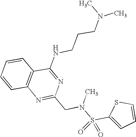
C1=CC2=C(C=C1)C(NCCCN(C)C)=NC(CN(S(C1=CC=CS1)(=O)=O)C)=N2
